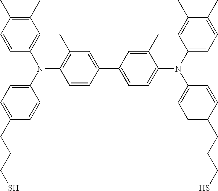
C1=CC(C)=C(C)C=C1N(C1=CC=C(CCCS)C=C1)C1=C(C)C=C(C2=CC=C(N(C3=CC=C(C)C(C)=C3)C3=CC=C(CCCS)C=C3)C(C)=C2)C=C1
